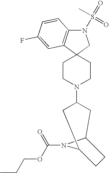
N1(S(=O)(C)=O)C2=C(C3(C1)CCN(C1CC4N(C(OCCC)=O)C(C1)CC4)CC3)C=C(F)C=C2
